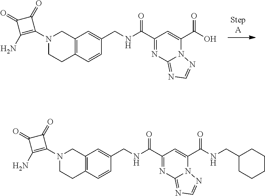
C12=C(C=CC(CNC(C3=NC4=NC=NN4C(C(O)=O)=C3)=O)=C1)CCN(C1=C(N)C(=O)C1=O)C2.C12=C(C=CC(CNC(C3=NC4=NC=NN4C(C(NCC4CCCCC4)=O)=C3)=O)=C1)CCN(C1=C(N)C(=O)C1=O)C2
